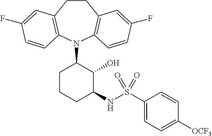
C1CC2=C(N(C3CCCC(NS(C4=CC=C([OCF3])C=C4)(=O)=O)C3O)C3=C1C=C(F)C=C3)C=CC(F)=C2
